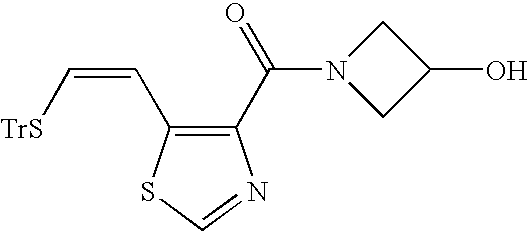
C1(C(N2CC(O)C2)=O)=C(C=C[TrS])SC=N1
